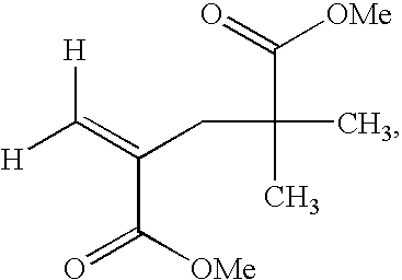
[H]C(=C(CC(C(=O)[OMe])(C)C)C([OMe])=O)[H]
